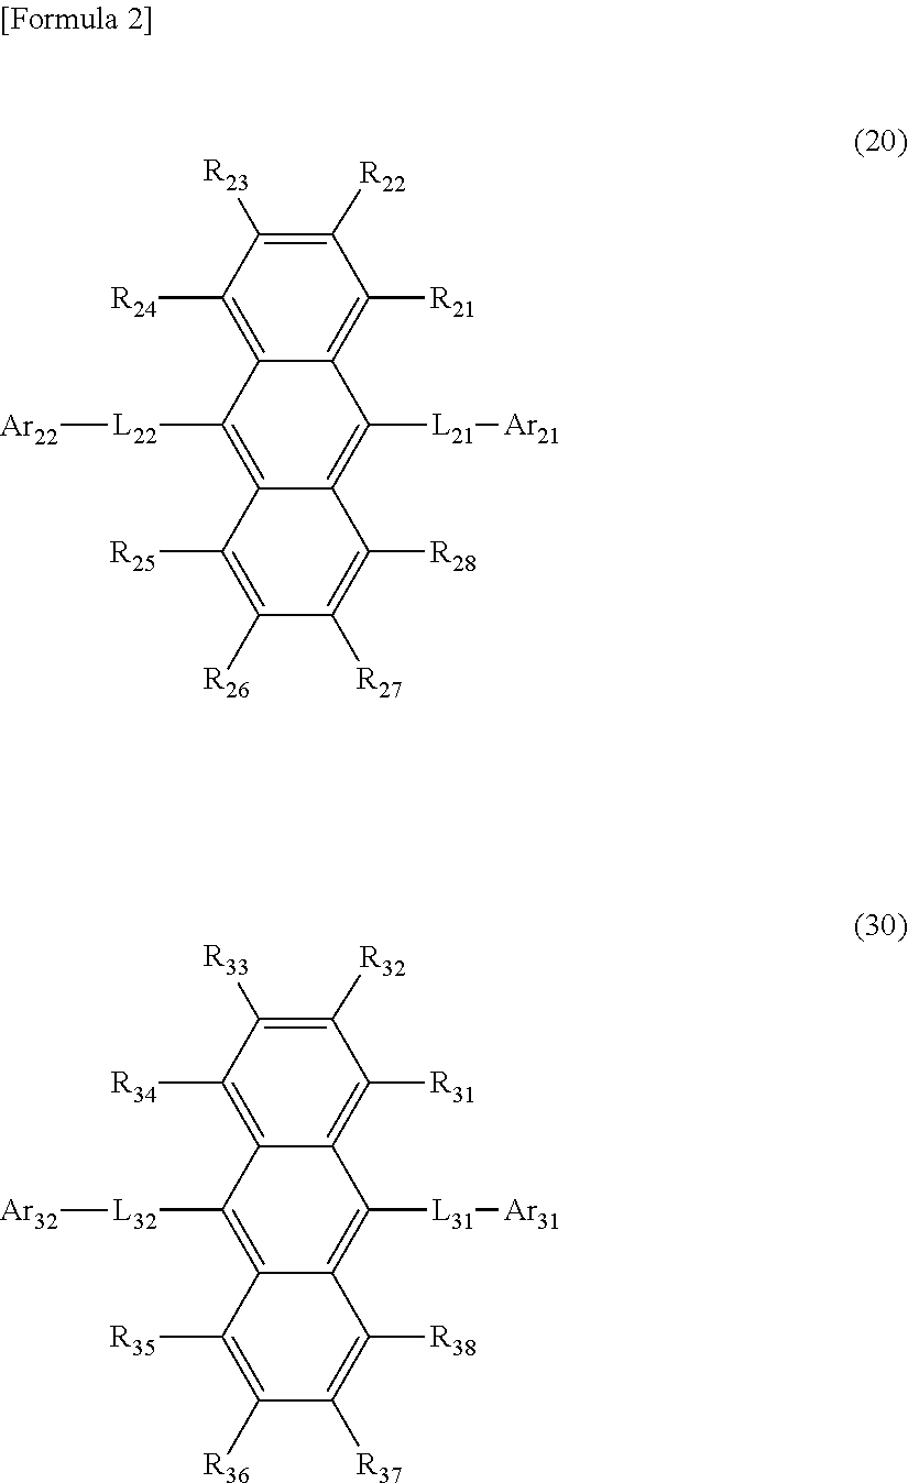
C1([R35])=C([R36])C([R37])=C([R38])C2=C([L31][Ar31])C3=C([R31])C([R32])=C([R33])C([R34])=C3C([L32][Ar32])=C12.C1([R25])=C([R26])C([R27])=C([R28])C2=C([L21][Ar21])C3=C([R21])C([R22])=C([R23])C([R24])=C3C([L22][Ar22])=C12
